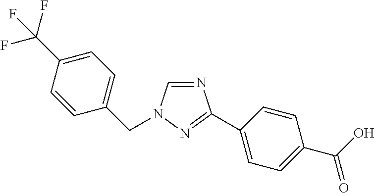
N1=CN(CC2=CC=C(C(F)(F)F)C=C2)N=C1C1=CC=C(C(O)=O)C=C1
